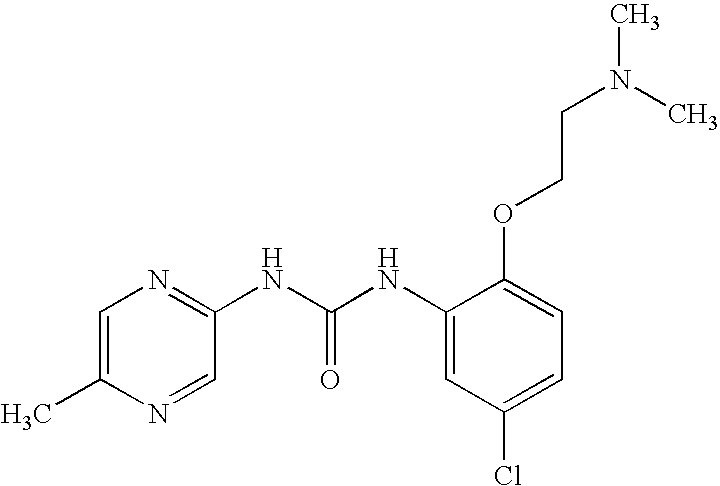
C1=C(C)N=CC(NC(NC2=CC(Cl)=CC=C2OCCN(C)C)=O)=N1
